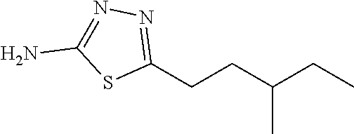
C1(CCC(CC)C)=NN=C(N)S1
